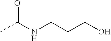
CC(=O)NCCCO
